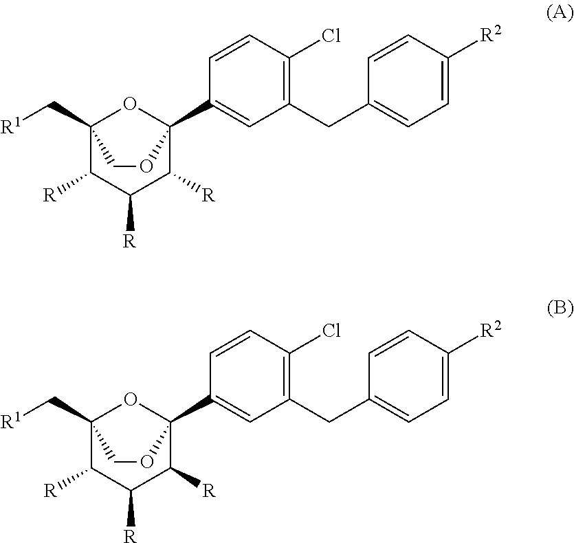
C12(C[R1])C([R])C([R])C([R])C(C3=CC(CC4=CC=C([R2])C=C4)=C(Cl)C=C3)(O1)OC2.C12(C[R1])C([R])C([R])C([R])C(C3=CC(CC4=CC=C([R2])C=C4)=C(Cl)C=C3)(O1)OC2
